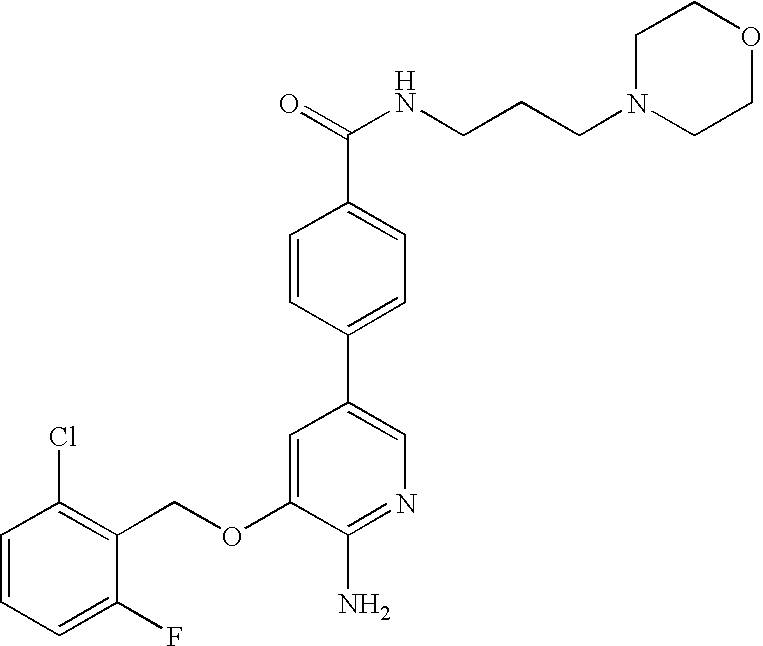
C1=CC=C(F)C(COC2=CC(C3=CC=C(C(=O)NCCCN4CCOCC4)C=C3)=CN=C2N)=C1Cl
